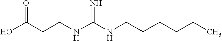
OC(CCNC(=N)NCCCCCC)=O
